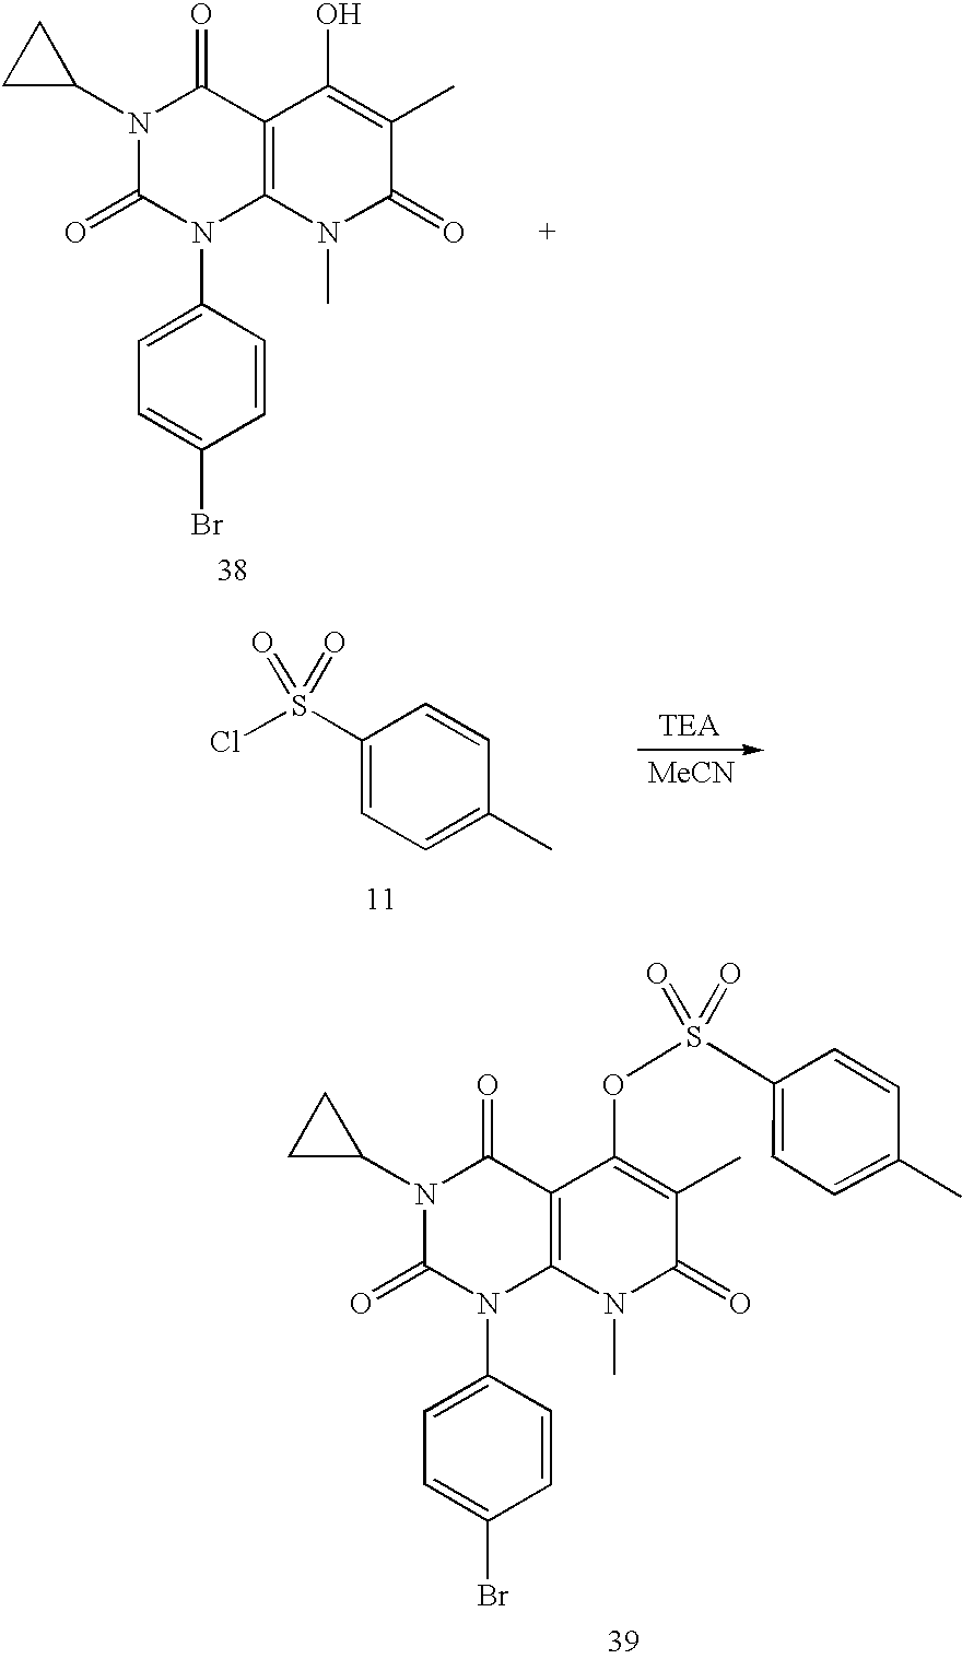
C1=CC(N2C3=C(C(=O)N(C4CC4)C2=O)C(OS(C2=CC=C(C)C=C2)(=O)=O)=C(C)C(=O)N3C)=CC=C1Br.C1=CC(N2C3=C(C(=O)N(C4CC4)C2=O)C(O)=C(C)C(=O)N3C)=CC=C1Br.C1(S(Cl)(=O)=O)=CC=C(C)C=C1.[MeCN]
